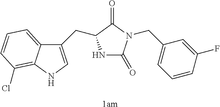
[1am].N1C(=O)N(CC2=CC=CC(F)=C2)C(=O)C1CC1=CNC2=C(Cl)C=CC=C12
